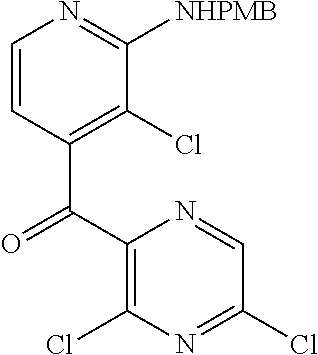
C1=CC(C(C2=C(Cl)N=C(Cl)C=N2)=O)=C(Cl)C([NHPMB])=N1
